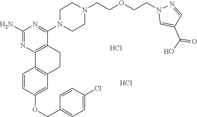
C1(N)=NC2=C(C(N3CCN(CCOCCN4C=C(C(O)=O)C=N4)CC3)=N1)CCC1=C2C=CC(OCC2=CC=C(Cl)C=C2)=C1.Cl.Cl
